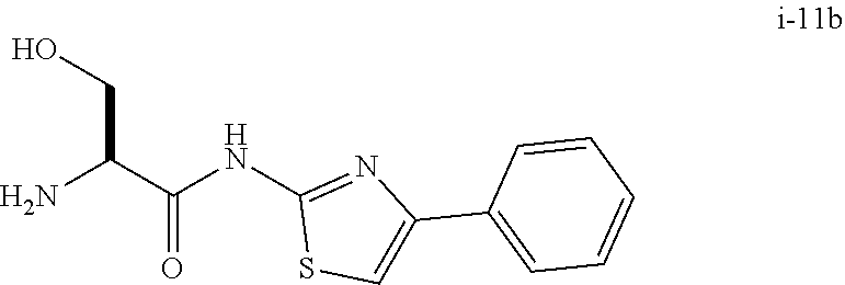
C(C(=O)NC1=NC(C2=CC=CC=C2)=CS1)(N)CO
